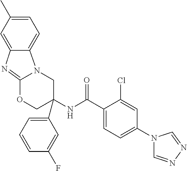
C1=C(C)C=C2C(=C1)N1C(=N2)OCC(C2=CC=CC(F)=C2)(NC(C2=CC=C(N3C=NN=C3)C=C2Cl)=O)C1
